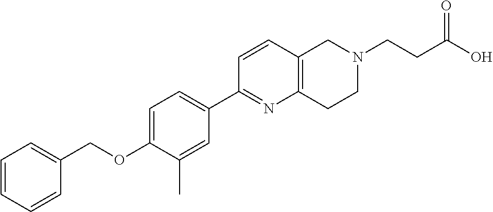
C1=CC=CC(COC2=CC=C(C3=NC4=C(C=C3)CN(CCC(O)=O)CC4)C=C2C)=C1
